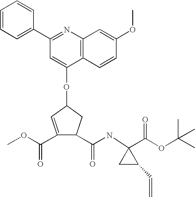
C1(C(NC2(C(OC(C)(C)C)=O)CC2C=C)=O)CC(OC2=CC(C3=CC=CC=C3)=NC3=C2C=CC(OC)=C3)C=C1C(OC)=O
